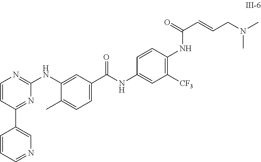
C1=CC(C2=CN=CC=C2)=NC(NC2=CC(C(NC3=CC([CF3])=C(NC(C=CCN(C)C)=O)C=C3)=O)=CC=C2C)=N1
